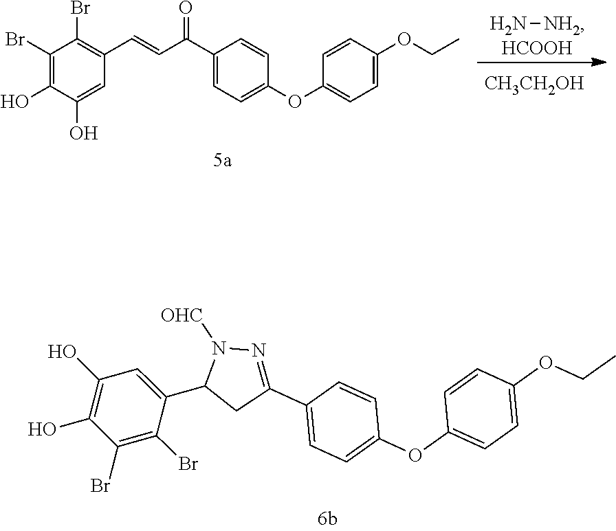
C1=C(OCC)C=CC(OC2=CC=C(C(C=CC3=C(Br)C(Br)=C(O)C(O)=C3)=O)C=C2)=C1.[CH3CH2OH].N[NH2].[HCOOH].C1=C(OCC)C=CC(OC2=CC=C(C3=NN([OHC])C(C4=CC(O)=C(O)C(Br)=C4Br)C3)C=C2)=C1
